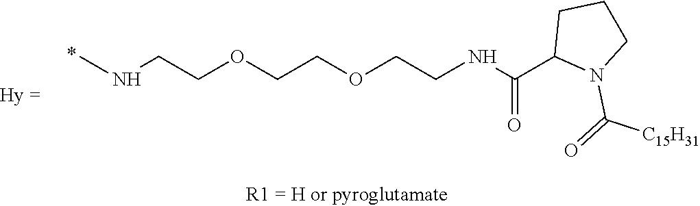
CNCCOCCOCCNC(C1N(C([C15H31])=O)CCC1)=O
